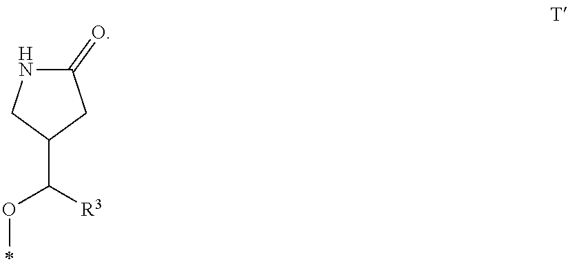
C1(C([R3])OC)CC(=O)NC1
